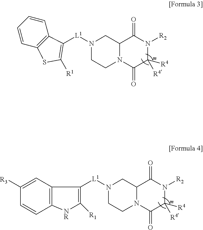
C12=C(C=CC=C1)C([L1]N1CCN3C(C1)C(=O)N([R2])C([R4])([R4])C3=O)=C([R1])S2.C1([L1]N2CCN3C(C2)C(=O)N([R2])C([R4])([R4])C3=O)=C([R1])[NR]C2=C1C=C([R3])C=C2
